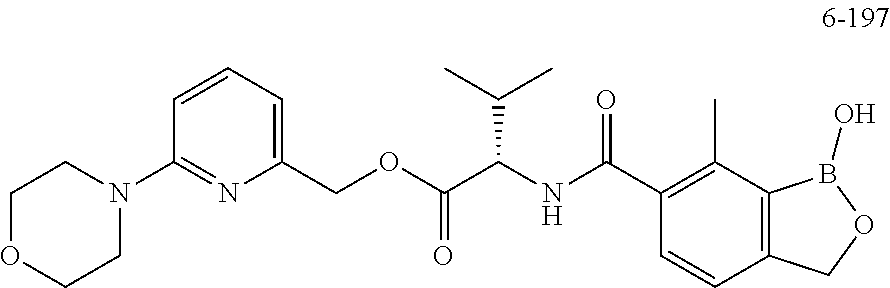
C1=CC=C(COC(C(NC(C2=C(C)C3=C(C=C2)COB3O)=O)C(C)C)=O)N=C1N1CCOCC1
